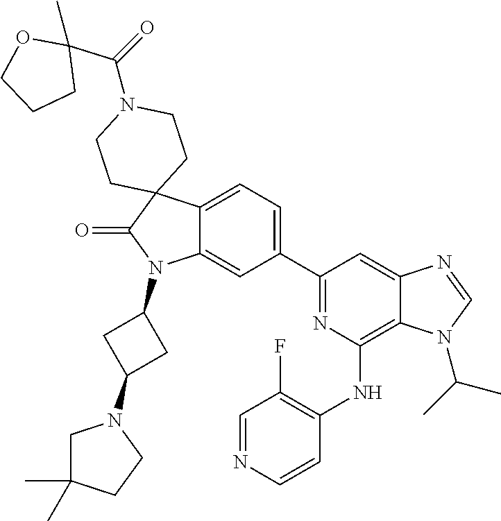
C12=CC=C(C3=NC(NC4=C(F)C=NC=C4)=C4C(=C3)N=CN4C(C)C)C=C1N(C1CC(N3CC(C)(C)CC3)C1)C(=O)C21CCN(C(=O)C2(C)OCCC2)CC1
